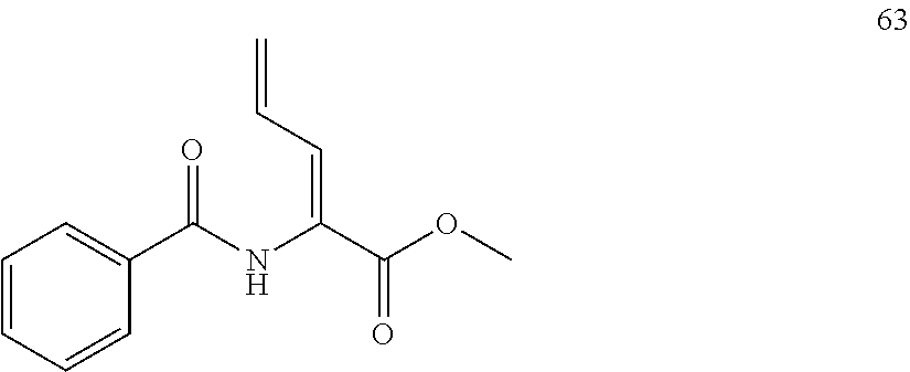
C1=CC=CC(C(NC(=CC=C)C(=O)OC)=O)=C1
